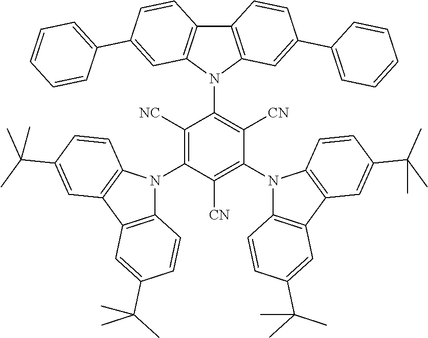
C12=C(N(C3=C([CN])C(N4C5=C(C6=C4C=CC(C(C)(C)C)=C6)C=C(C(C)(C)C)C=C5)=C([CN])C(N4C5=C(C6=C4C=CC(C(C)(C)C)=C6)C=C(C(C)(C)C)C=C5)=C3[NC])C3=C1C=CC(C1=CC=CC=C1)=C3)C=C(C1=CC=CC=C1)C=C2
